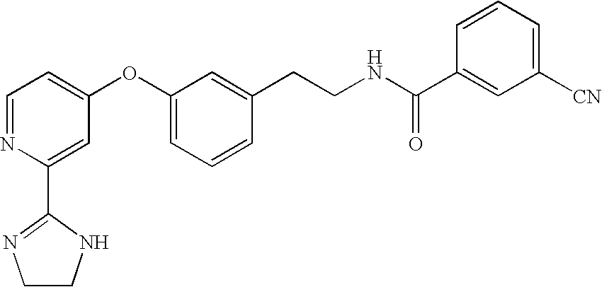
C1(C2=NCCN2)=CC(OC2=CC=CC(CCNC(C3=CC([CN])=CC=C3)=O)=C2)=CC=N1
